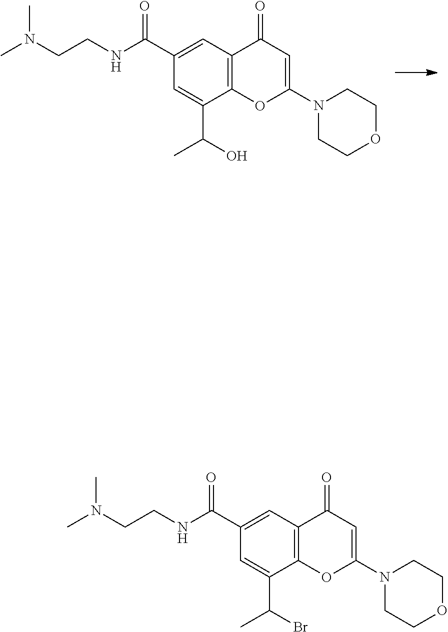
C1(C(NCCN(C)C)=O)=CC2=C(C(C(O)C)=C1)OC(N1CCOCC1)=CC2=O.C1(C(NCCN(C)C)=O)=CC2=C(C(C(Br)C)=C1)OC(N1CCOCC1)=CC2=O
